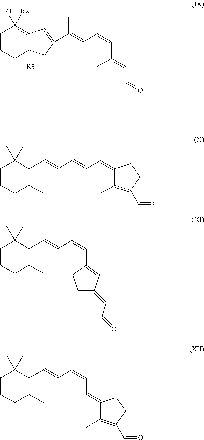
C1CCc2([R3])c(c1([R1])[R2])C=C(C(=CC=CC(C)=CC=O)C)C2.C1CCC(C)=C(C=CC(=CC=C2C(C)=C(C=O)CC2)C)C1(C)C.C1CCC(C)=C(C=CC(=CC2=CC(=CC=O)CC2)C)C1(C)C.C1CCC(C)=C(C=CC(=CC=C2C(C)=C(C=O)CC2)C)C1(C)C
